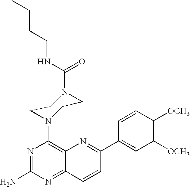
N1=C(N)N=C2C(=C1N1CCN(C(=O)NCCCC)CC1)N=C(C1=CC([OCH3])=C([OCH3])C=C1)C=C2
